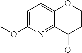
C12=CC=C(OC)N=C1C(=O)CCO2
